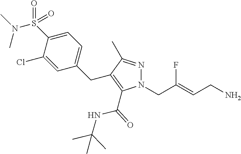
N1=C(C)C(CC2=CC=C(S(N(C)C)(=O)=O)C(Cl)=C2)=C(C(=O)NC(C)(C)C)N1CC(=CCN)F
